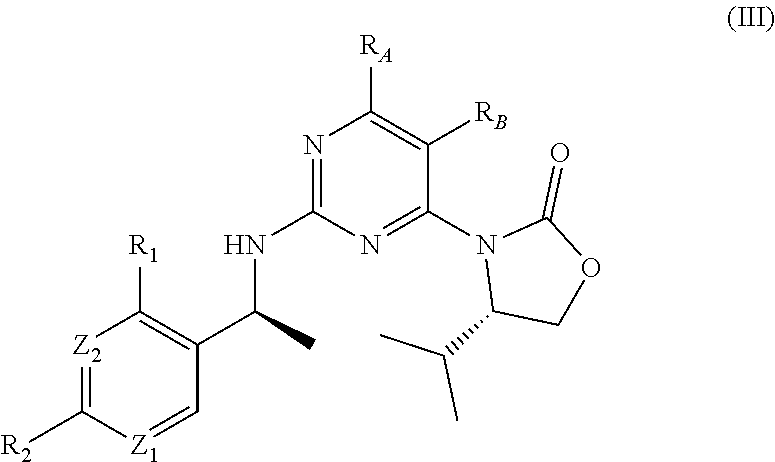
[Z2]1=C([R2])[Z1]=CC(C(C)NC2=NC([RA])=C([RB])C(N3C(C(C)C)COC3=O)=N2)=C1[R1]
